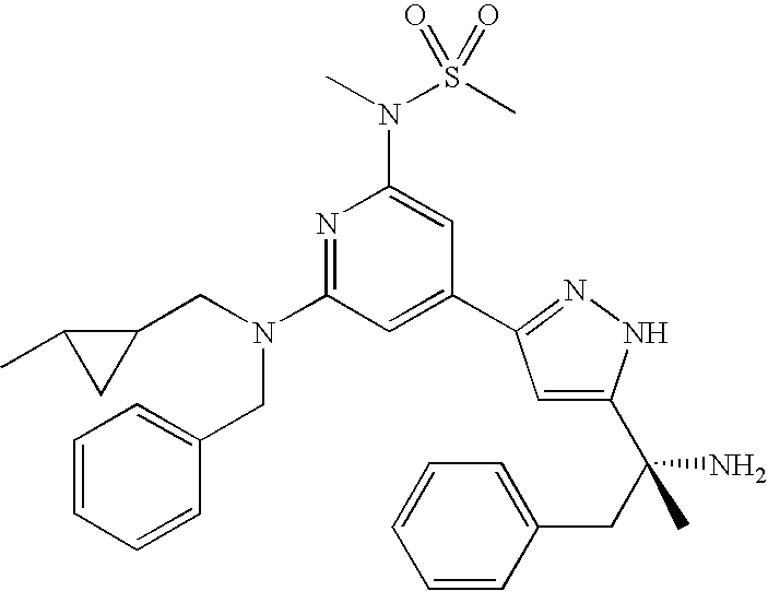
N1=C(N(CC2C(C)C2)CC2=CC=CC=C2)C=C(C2=NNC(C(CC3=CC=CC=C3)(N)C)=C2)C=C1N(S(C)(=O)=O)C
